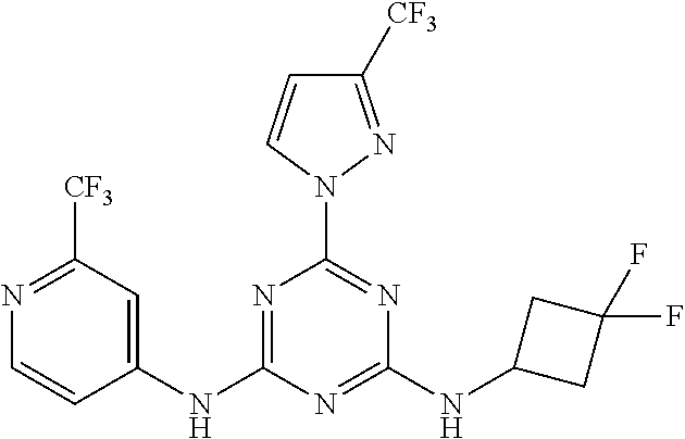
N1=C(NC2=CC([CF3])=NC=C2)N=C(NC2CC(F)(F)C2)N=C1N1C=CC([CF3])=N1
